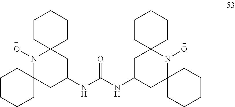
C1CCC2(CC1)N([O-])C1(CC(NC(NC3CC4(N([O-])C5(C3)CCCCC5)CCCCC4)=O)C2)CCCCC1
